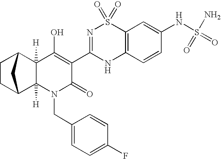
C12([H])C3CCC(C1([H])N(CC1=CC=C(F)C=C1)C(=O)C(C1=NS(=O)(=O)C4=C(N1)C=CC(NS(=O)(N)=O)=C4)=C2O)C3
